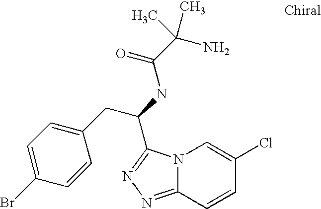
N12C(=NN=C1C(NC(C(N)(C)C)=O)CC1=CC=C(Br)C=C1)C=CC(Cl)=C2
